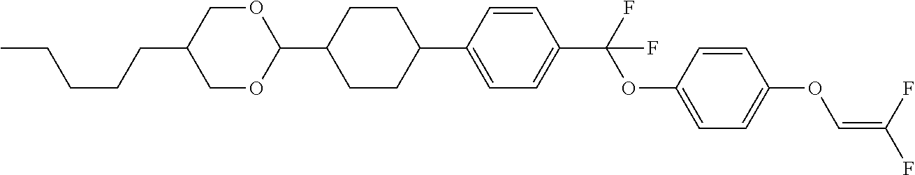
C1OC(C2CCC(C3=CC=C(C(F)(OC4=CC=C(OC=C(F)F)C=C4)F)C=C3)CC2)OCC1CCCCC
